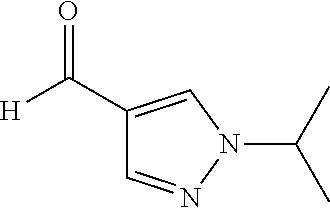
C1(C([H])=O)=CN(C(C)C)N=C1
